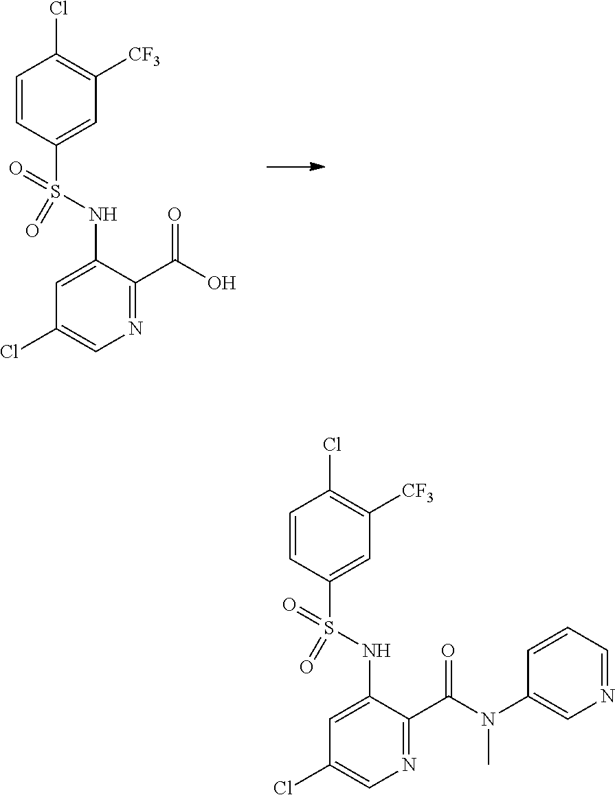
C1=CC(S(NC2=CC(Cl)=CN=C2C(O)=O)(=O)=O)=CC([CF3])=C1Cl.C1=CC(S(NC2=CC(Cl)=CN=C2C(N(C2=CN=CC=C2)C)=O)(=O)=O)=CC([CF3])=C1Cl
